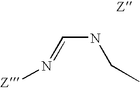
C(NCC)=N[Z].[Z]
